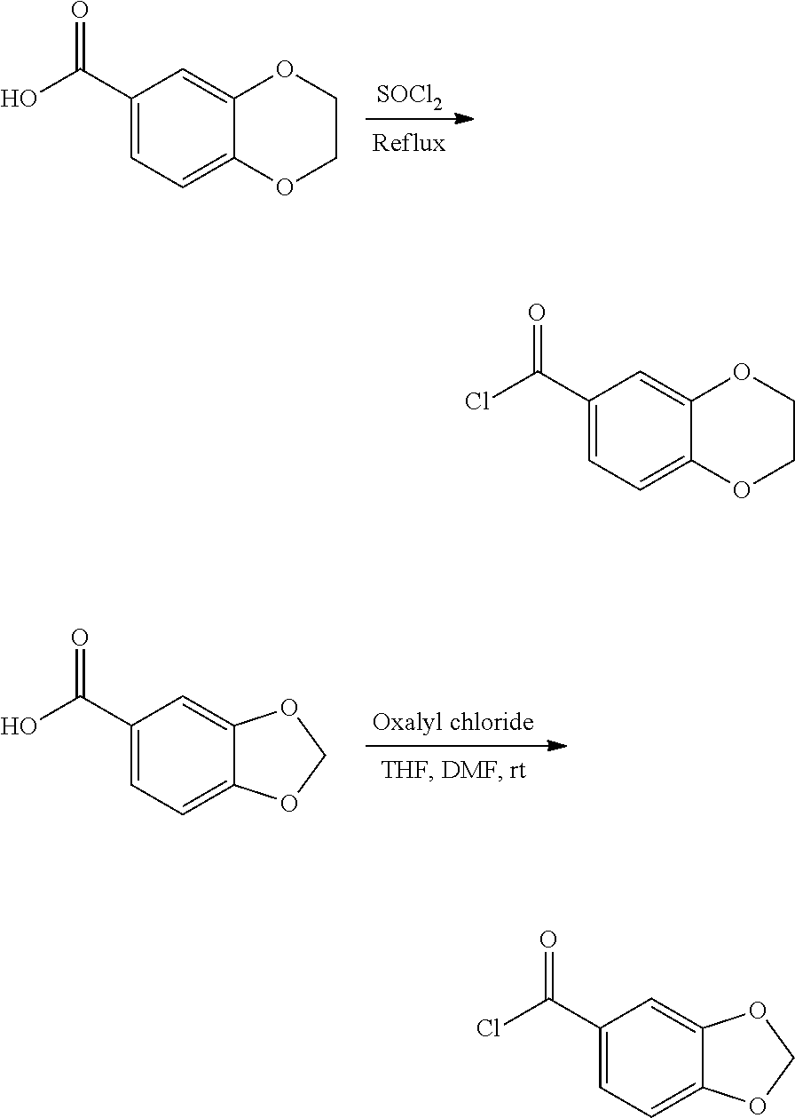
C1(C(=O)O)=CC=C2C(=C1)OCCO2.[SOCl2].C1(C(=O)O)=CC=C2C(=C1)OCO2.[Oxalyl chloride].C1(C(=O)Cl)=CC=C2C(=C1)OCCO2.C1(C(=O)Cl)=CC=C2C(=C1)OCO2
